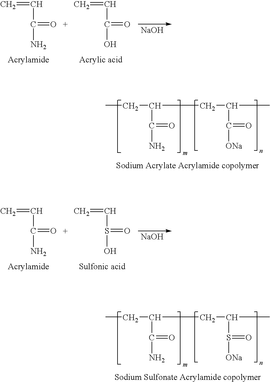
C=CC(=O)N.C=CC(=O)O.[NaOH].CCC(CC(C)C(=O)[ONa])C(=O)N.C=CC(=O)N.C=CS(=O)O.[NaOH].CCC(CC(C)S(=O)[ONa])C(=O)N
